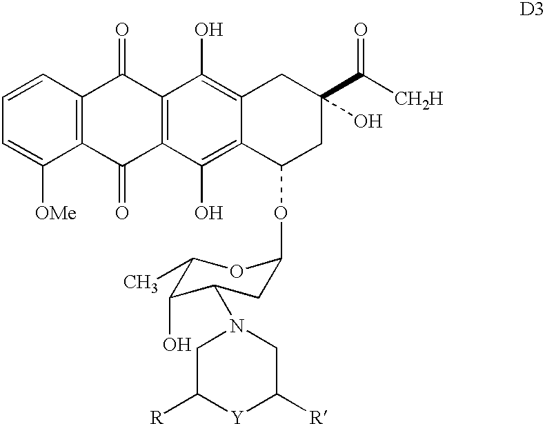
C1=CC2=C(C([OMe])=C1)C(=O)C1=C(C2=O)C(O)=C2C(=C1O)C(OC1CC(N3CC([R])[Y]C([R])C3)C(O)C(C)O1)CC(C([CH2H])=O)(O)C2
